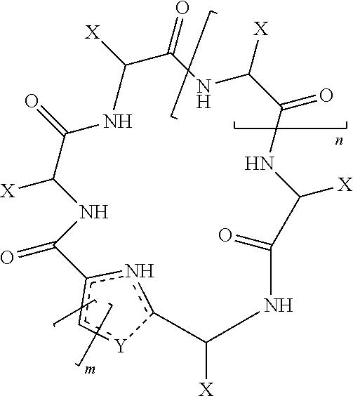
N1C(=O)C([X])NC(=O)C([X])NC(=O)C([X])NC(=O)C([X])NC(=O)c2c[Y]-c(n2)C1[X]
